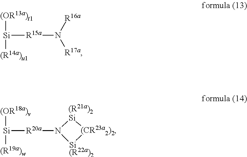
[(OR13a)t1][Si]([(R14a)u1])[R15a]N([R17a])[R16a].[(OR18a)v][Si]([(R19a)w])[R20a]N1[Si(R22a)2][(CR23a2)2][(R21a)2Si]1
